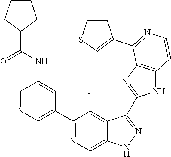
C1=NC=C(C2=NC=C3C(=C2F)C(C2=NC4=C(N2)C=CN=C4C2=CSC=C2)=NN3)C=C1NC(C1CCCC1)=O
